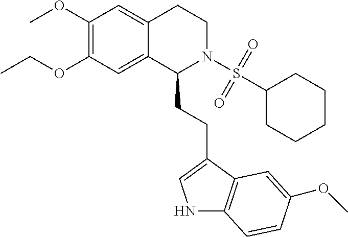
C(OC1=C(OC)C=C2C(=C1)C(CCC1=CNC3=C1C=C(OC)C=C3)N(S(C1CCCCC1)(=O)=O)CC2)C
